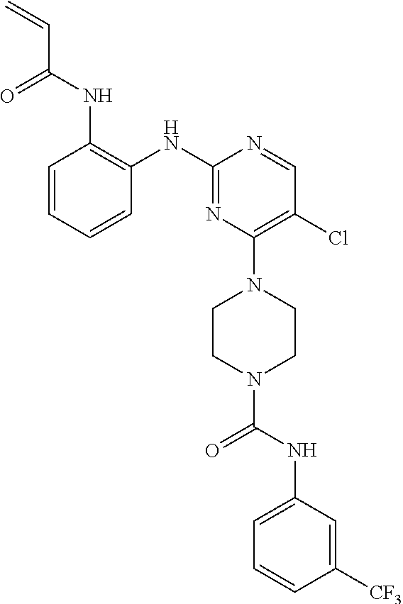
C1=CC=CC(NC2=NC(N3CCN(C(=O)NC4=CC=CC([CF3])=C4)CC3)=C(Cl)C=N2)=C1NC(=O)C=C
